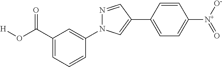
C1=CC(C2=CN(C3=CC(C(O[H])=O)=CC=C3)N=C2)=CC=C1[N+](=O)[O-]
